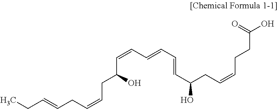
CCC=CCC=CCC(C=CC=CC=CC(CC=CCCC(=O)O)O)O
